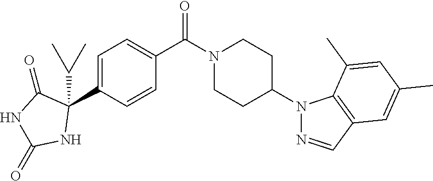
C1=C(C2(C(C)C)C(=O)NC(=O)N2)C=CC(C(N2CCC(N3N=CC4=C3C(C)=CC(C)=C4)CC2)=O)=C1
